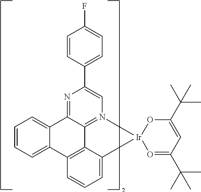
C12=CC=CC=C1C1=C3C4=N(C=C(C5=CC=C(F)C=C5)N=C24)[Ir]2(C3=CC=C1)O=C(C(C)(C)C)C=C(C(C)(C)C)O2
